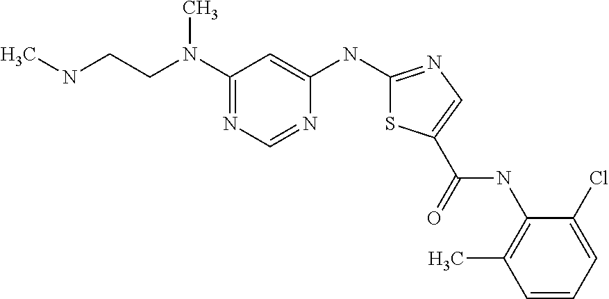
C1=CC=C(Cl)C(NC(=O)C2=CN=C(NC3=CC(N(CCNC)C)=NC=N3)S2)=C1C
